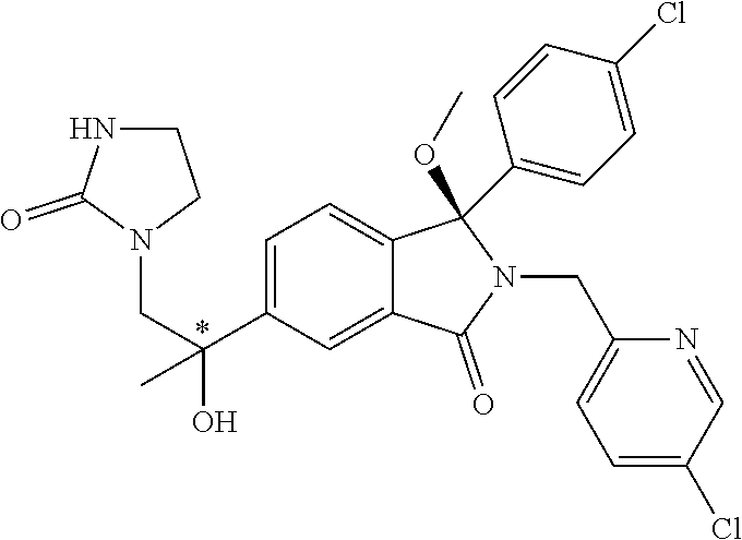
C(C1=CC=C2C(=C1)C(=O)N(CC1=CC=C(Cl)C=N1)C2(C1=CC=C(Cl)C=C1)OC)(CN1CCNC1=O)(C)O
